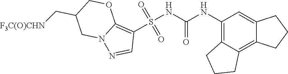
S(NC(NC1=C2C(=C3C(=C1)CCC3)CCC2)=O)(C1=C2N(N=C1)CC(C[F3C(O)CHN])CO2)(=O)=O
